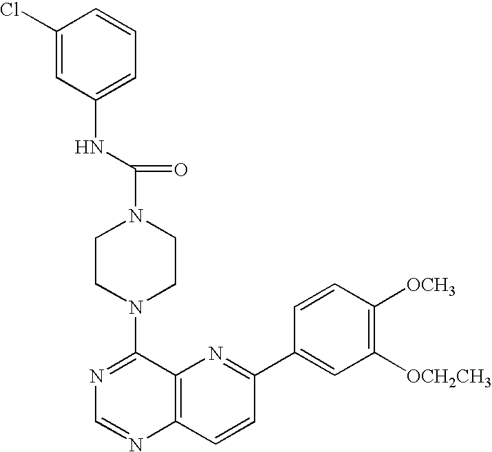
C12=C(C=CC(C3=CC([OCH2CH3])=C([OCH3])C=C3)=N1)N=CN=C2N1CCN(C(=O)NC2=CC=CC(Cl)=C2)CC1
